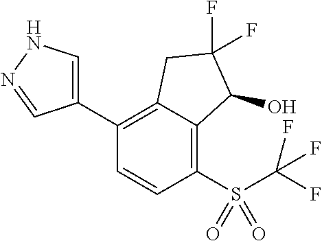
C1(C2=C3C(=C(S(=O)(=O)C(F)(F)F)C=C2)C(O)C(F)(F)C3)=CNN=C1
